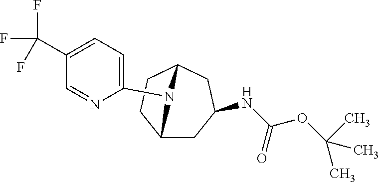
C12CC(NC(OC(C)(C)C)=O)CC(CC1)N2C1=CC=C(C(F)(F)F)C=N1
